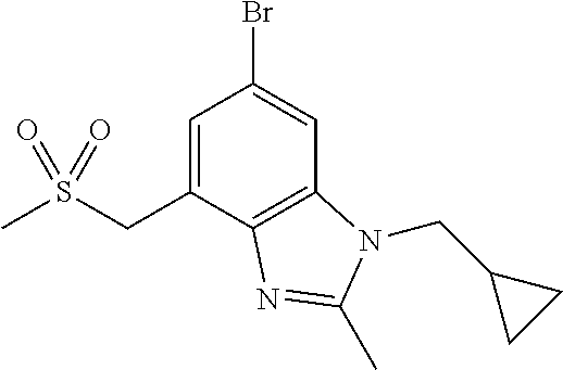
C1=C(CS(C)(=O)=O)C2=C(C=C1Br)N(CC1CC1)C(C)=N2
